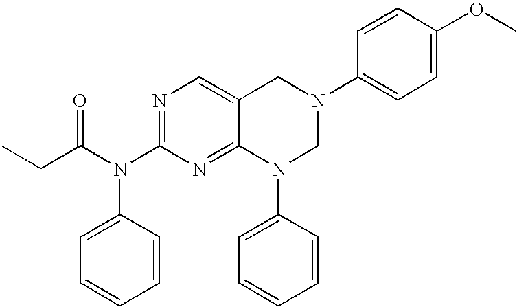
N1=C(N(C2=CC=CC=C2)C(=O)CC)N=C2C(=C1)CN(C1=CC=C(OC)C=C1)CN2C1=CC=CC=C1
